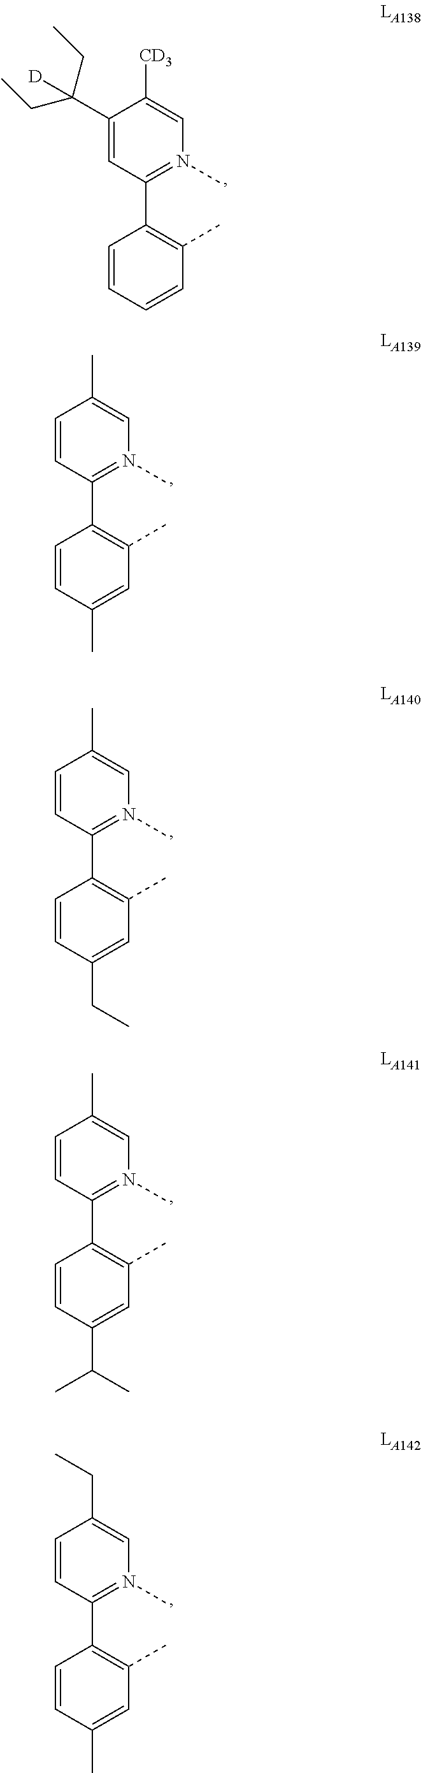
C1(C(CC)(CC)[D])=CC(C2=C(C)C=CC=C2)=N(C)C=C1[CD3].C1=CC(C2=C(C)C=C(C)C=C2)=N(C)C=C1C.C1=CC(C2=C(C)C=C(CC)C=C2)=N(C)C=C1C.C1=CC(C2=C(C)C=C(C(C)C)C=C2)=N(C)C=C1C.C1=CC(C2=C(C)C=C(C)C=C2)=N(C)C=C1CC
